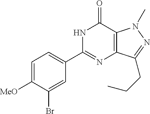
C1=C([MeO])C(Br)=CC(C2=NC3=C(C(=O)N2)N(C)N=C3CCC)=C1
